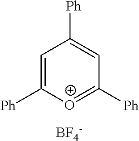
[Ph]C1=CC([Ph])=CC([Ph])=[O+]1.[BF4-]
